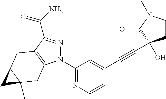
N1(C2=NC=CC(C#CC3(O)CCN(C)C3=O)=C2)N=C(C(N)=O)C2=C1CC1(C)C(C2)C1
